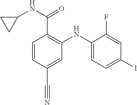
C1=C(NC2=C(C(NC3CC3)=O)C=CC(C#N)=C2)C(F)=CC(I)=C1
